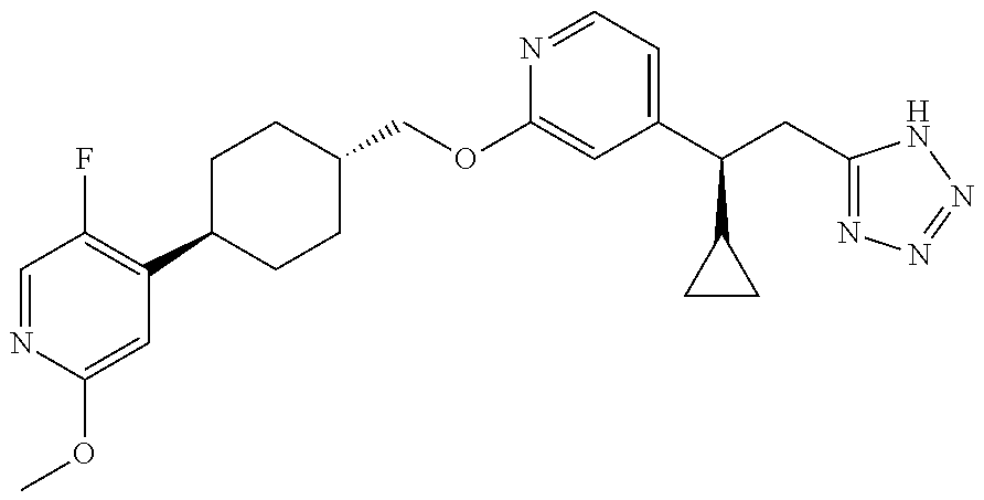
C1=NC(OC)=CC(C2CCC(COC3=CC(C(CC4=NN=NN4)C4CC4)=CC=N3)CC2)=C1F
